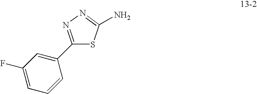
NC1=NN=C(C2=CC(F)=CC=C2)S1
